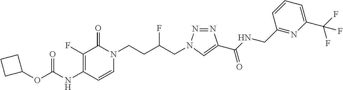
C1(NC(=O)OC2CCC2)=C(F)C(=O)N(CCC(CN2N=NC(C(NCC3=NC(C(F)(F)F)=CC=C3)=O)=C2)F)C=C1
